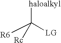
[haloalkyl]C([LG])([R6])[Rc]
